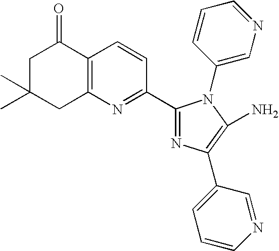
C1C(C)(C)CC2=C(C1=O)C=CC(C1=NC(C3=CC=CN=C3)=C(N)N1C1=CN=CC=C1)=N2
